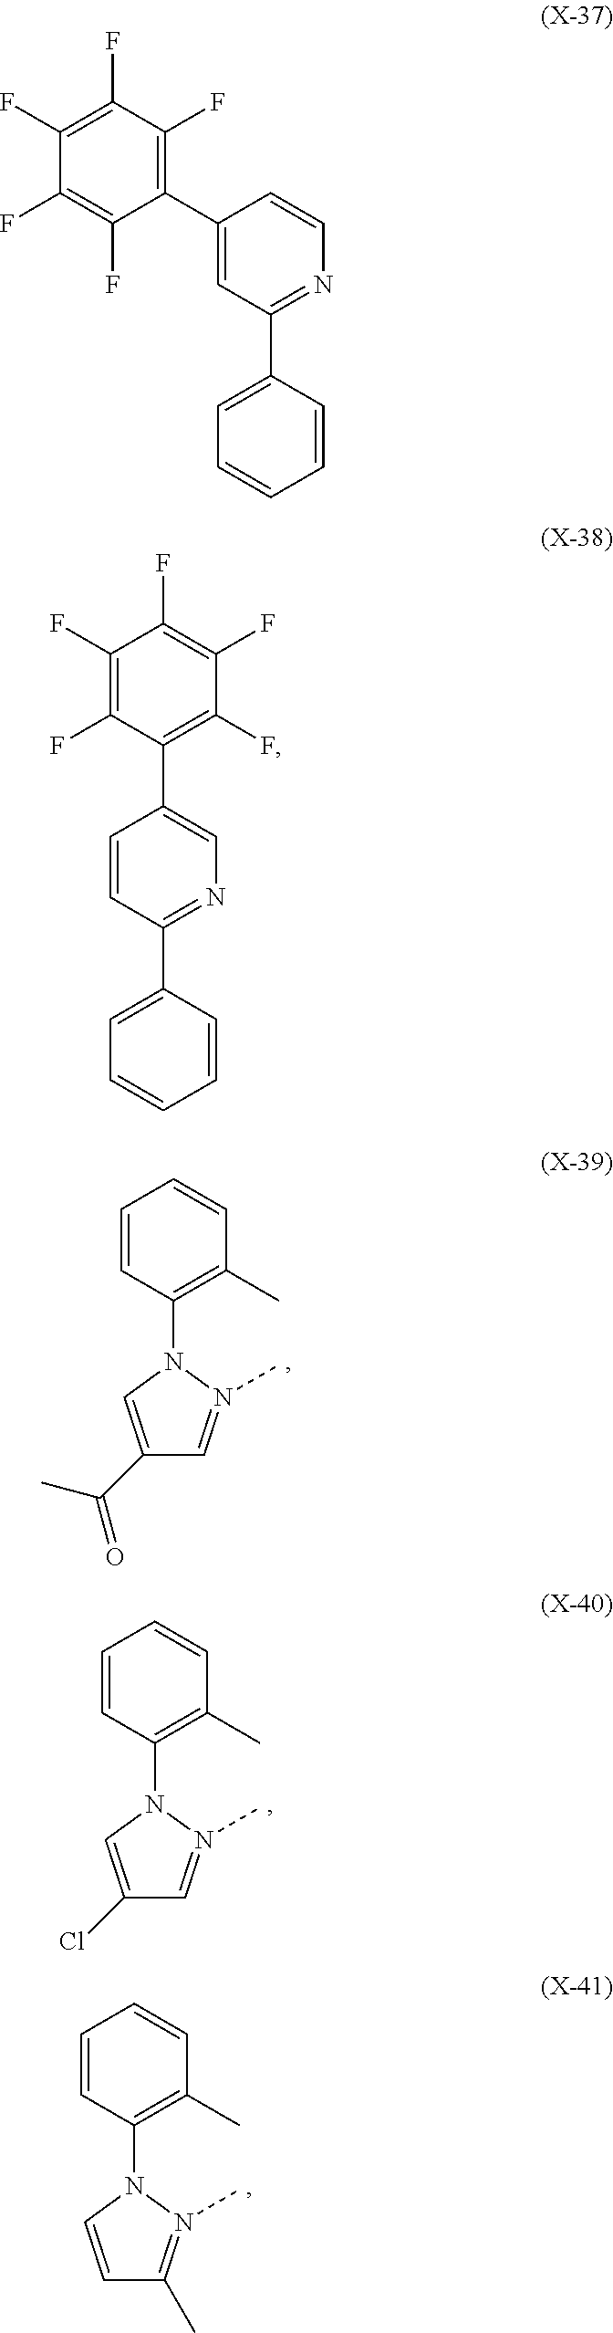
C1=CC(N2C=C(C(C)=O)C=N2C)=C(C)C=C1.C1=CC(N2C=C(Cl)C=N2C)=C(C)C=C1.C1=CC(N2C=CC(C)=N2C)=C(C)C=C1.C1(C2=C(F)C(F)=C(F)C(F)=C2F)=CC(C2=CC=CC=C2)=NC=C1.C1=CC(C2=CC=CC=C2)=NC=C1C1=C(F)C(F)=C(F)C(F)=C1F
